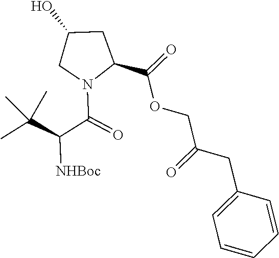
C(C1CC(O)CN1C(C(C(C)(C)C)[NHBoc])=O)(OCC(CC1=CC=CC=C1)=O)=O
